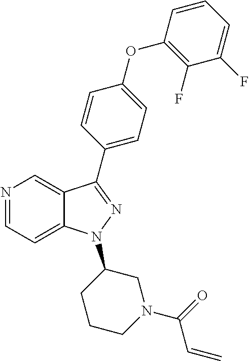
N1=CC=C2C(=C1)C(C1=CC=C(OC3=C(F)C(F)=CC=C3)C=C1)=NN2C1CCCN(C(=O)C=C)C1
